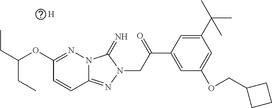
C12=NN(CC(C3=CC(OCC4CCC4)=CC(C(C)(C)C)=C3)=O)C(=N)N1N=C(OC(CC)CC)C=C2.[H]
